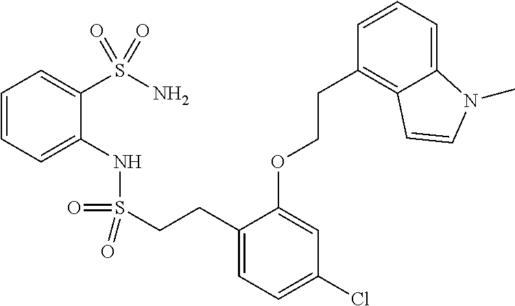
C1=CC=C(NS(=O)(=O)CCC2=CC=C(Cl)C=C2OCCC2=C3C(=CC=C2)N(C)C=C3)C(S(N)(=O)=O)=C1
